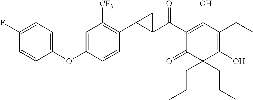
C1(C(C2=C(O)C(CC)=C(O)C(CCC)(CCC)C2=O)=O)C(C2=C([CF3])C=C(OC3=CC=C(F)C=C3)C=C2)C1
